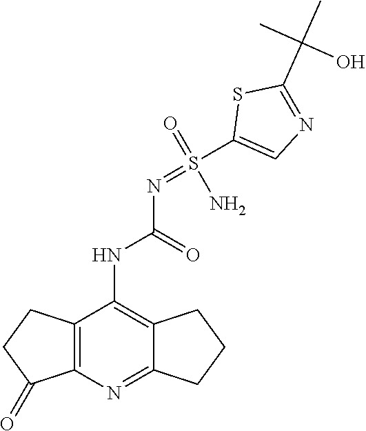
C12=C(N=C3C(=C1NC(N=S(C1=CN=C(C(C)(C)O)S1)(=O)N)=O)CCC3)C(=O)CC2
